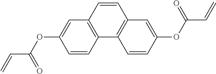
C12=C(C=CC3=C1C=CC(OC(C=C)=O)=C3)C=C(OC(C=C)=O)C=C2
